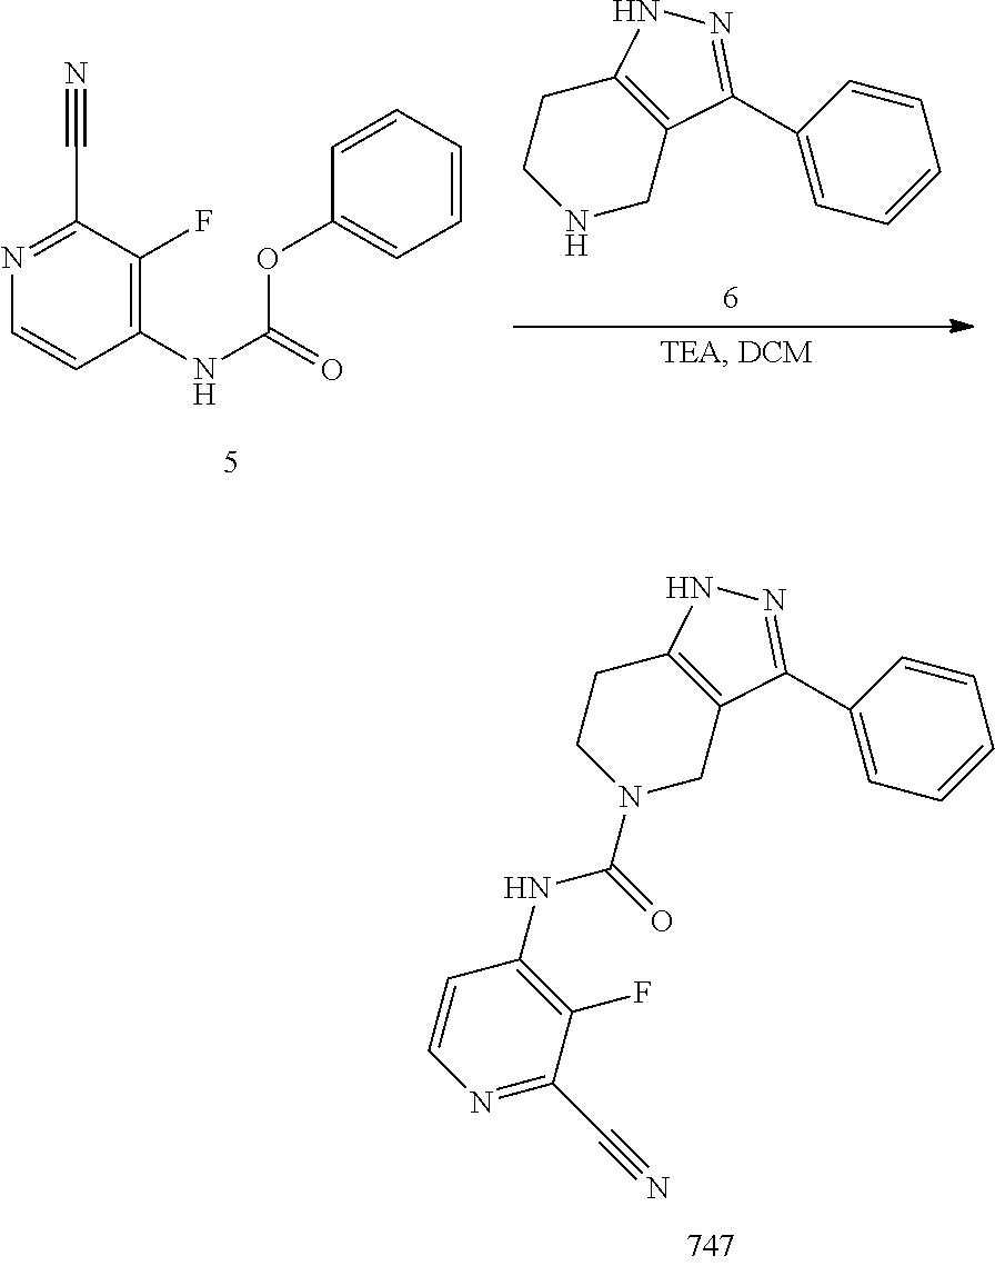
N1=C(C#N)C(F)=C(NC(=O)OC2=CC=CC=C2)C=C1.N1CC2=C(CC1)NN=C2C1=CC=CC=C1.N1(C(=O)NC2=C(F)C(C#N)=NC=C2)CC2=C(CC1)NN=C2C1=CC=CC=C1
